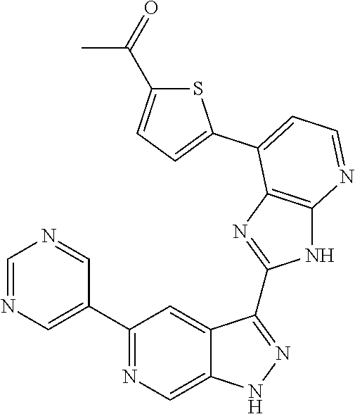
C1=NC=C(C2=NC=C3C(=C2)C(C2=NC4=C(N2)N=CC=C4C2=CC=C(C(=O)C)S2)=NN3)C=N1
